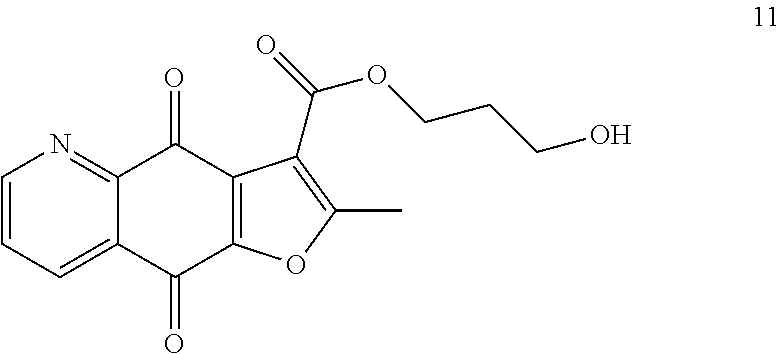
C1=CC=C2C(=N1)C(=O)C1=C(C2=O)OC(C)=C1C(=O)OCCCO
